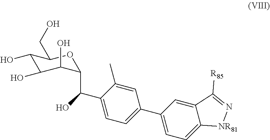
C1(O)C(O)C(O)C(C(C2=CC=C(C3=CC=C4C(=C3)C([R85])=N[NR81]4)C=C2C)O)OC1CO
